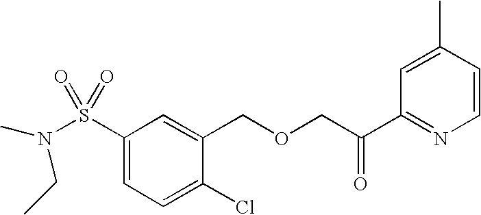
S(C1=CC=C(Cl)C(COCC(C2=NC=CC(C)=C2)=O)=C1)(=O)(=O)N(C)CC
